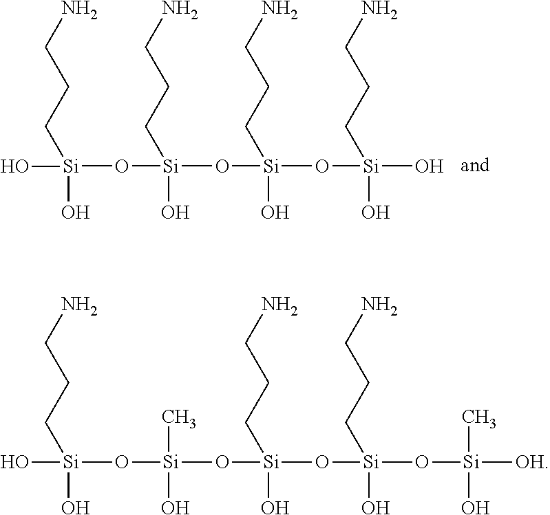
O([Si](O[Si](O[Si](O)(O)CCCN)(O)CCCN)(O)CCCN)[Si](O)(O)CCCN.O([Si](O[Si](O[Si](O[Si]([OH])(C)O)(O)CCCN)(O)CCCN)(O)C)[Si](O)(O)CCCN
